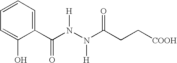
C1=C(O)C(C(N(N(C(CC[COOH])=O)[H])[H])=O)=CC=C1
